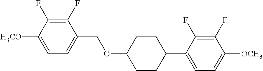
C1(F)=C(F)C([H3CO])=CC=C1COC1CCC(C2=CC=C([OCH3])C(F)=C2F)CC1
